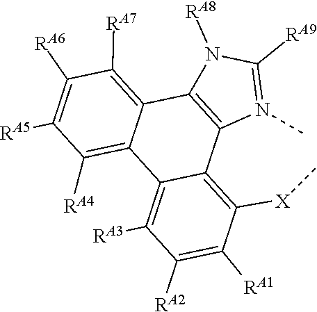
C12=C(C3=C([RA7])C([RA6])=C([RA5])C([RA4])=C3C3=C([RA3])C([RA2])=C([RA1])C([X]C)=C13)N([RA8])C([RA9])=N2C
